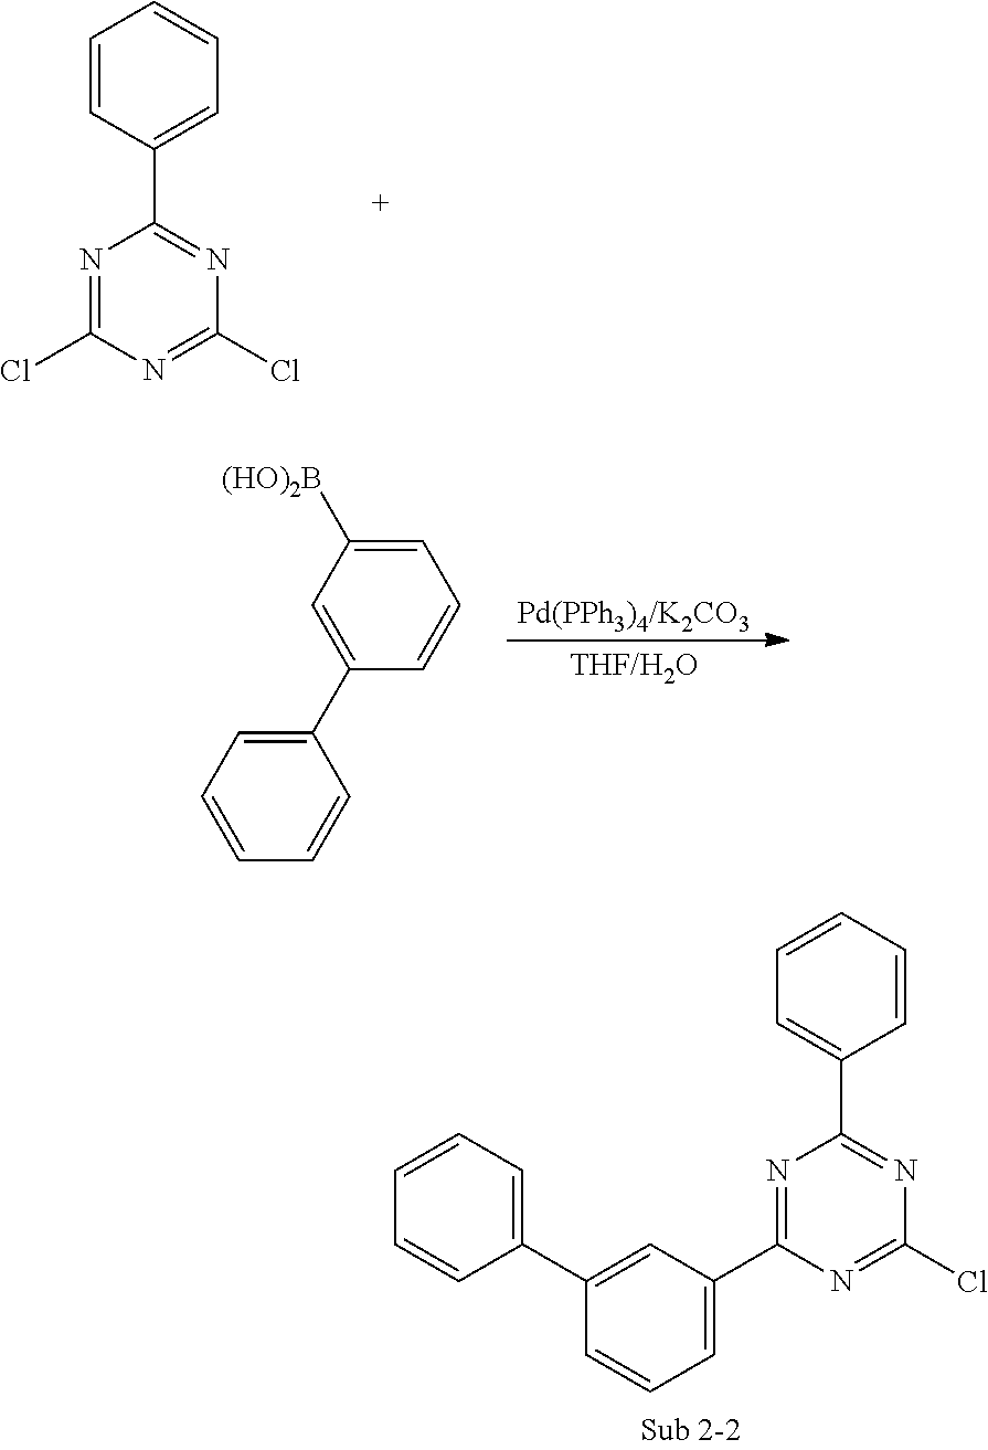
C1=CC(C2=NC(Cl)=NC(Cl)=N2)=CC=C1.C1=CC=C(C2=CC([(HO)2B])=CC=C2)C=C1.C1=CC(C2=NC(Cl)=NC(C3=CC=CC(C4=CC=CC=C4)=C3)=N2)=CC=C1
